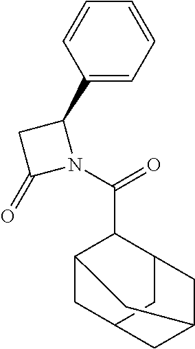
C1(C2CC(=O)N2C(=O)C2C3CC4CC2CC(C4)C3)=CC=CC=C1
